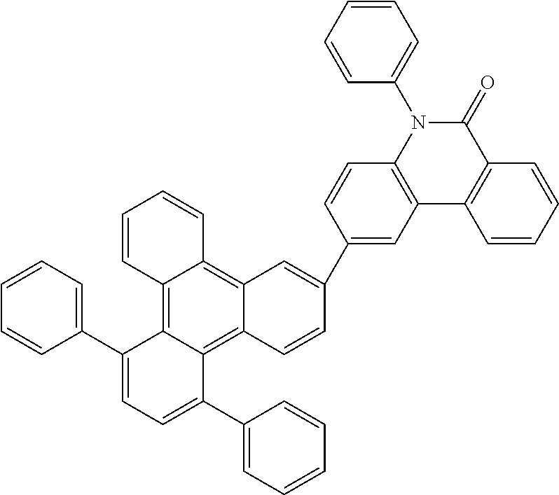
C12=C(N(C3=CC=CC=C3)C(=O)C3=C1C=CC=C3)C=CC(C1=CC3=C4C(=C5C(=C3C=C1)C(C1=CC=CC=C1)=CC=C5C1=CC=CC=C1)C=CC=C4)=C2
